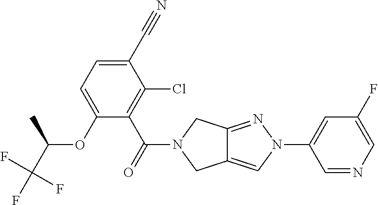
C1(C#N)=CC=C(OC(C(F)(F)F)C)C(C(=O)N2CC3=CN(C4=CC(F)=CN=C4)N=C3C2)=C1Cl
